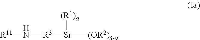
[R3]([Si]([(R1)a])[(OR2)3-a])N[R11]
